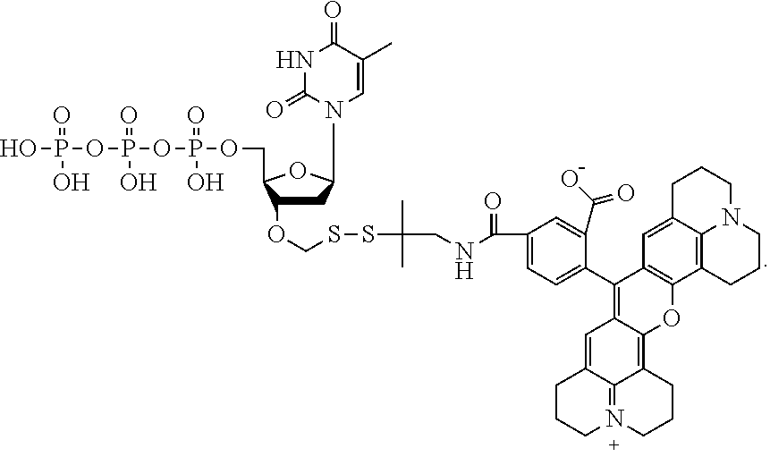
C1C(OCSSC(CNC(=O)C2=CC=C(C3=C4C(=C5C6=N(CCCC6=C4)CCC5)OC4=C3C=C3C5=C4CCCN5CCC3)C(C(O)=O)=C2)(C)C)C(COP(OP(OP(O)(=O)O)(=O)O)(=O)O)OC1N1C(=O)NC(=O)C(C)=C1
